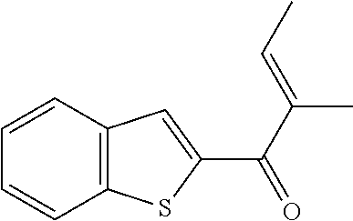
C12=C(C=CC=C1)C=C(C(=O)C(C)=CC)S2
